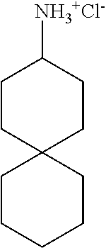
C1CC2(CCC1[NH3+Cl-])CCCCC2
